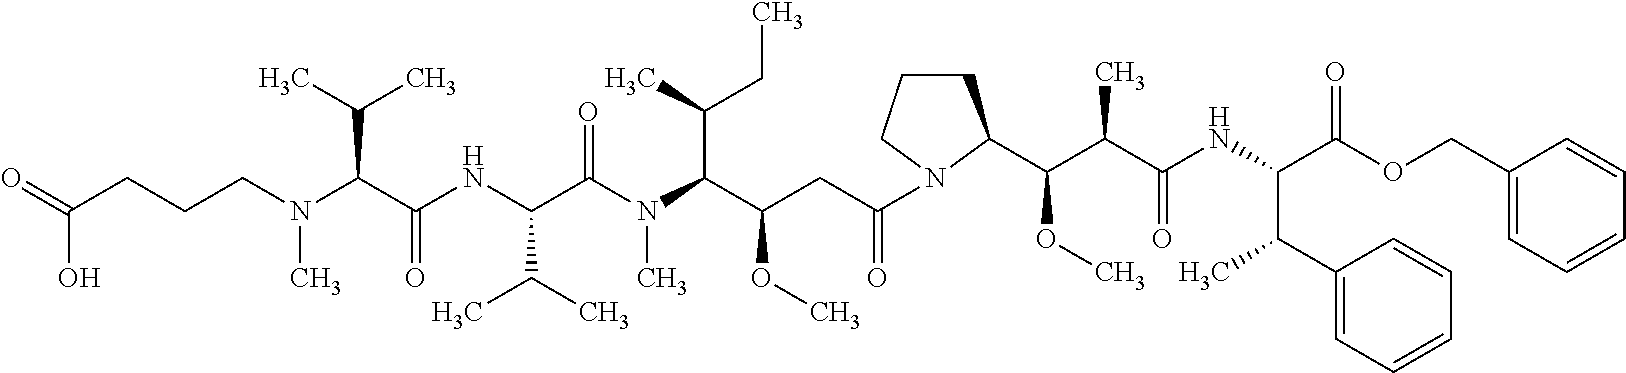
C(CCCN(C(C(NC(C(N(C(C(CC(=O)N1CCCC1C(C(C(NC(C(OCC1=CC=CC=C1)=O)C(C1=CC=CC=C1)C)=O)C)OC)OC)C(C)CC)C)=O)C(C)C)=O)C(C)C)C)(O)=O
